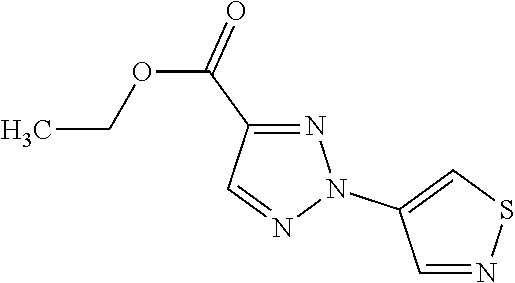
C1=NSC=C1N1N=C(C(=O)OCC)C=N1
